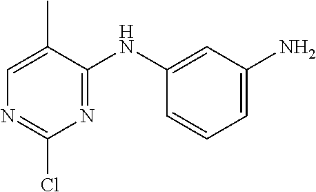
N(C1=CC(N)=CC=C1)C1=NC(Cl)=NC=C1C
